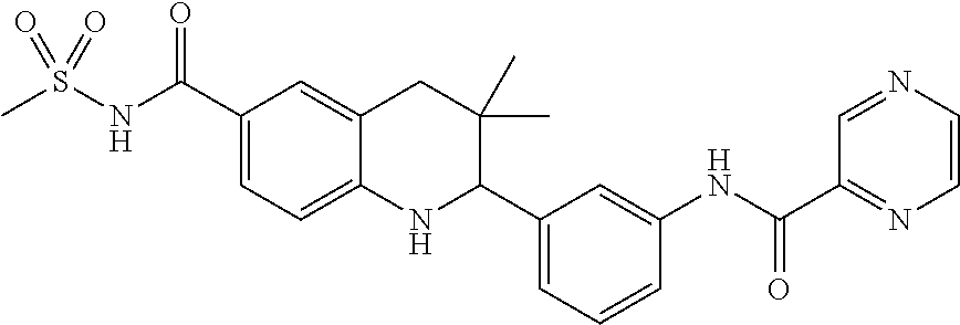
C1(C(NS(C)(=O)=O)=O)=CC=C2C(=C1)CC(C)(C)C(C1=CC=CC(NC(C3=NC=CN=C3)=O)=C1)N2
